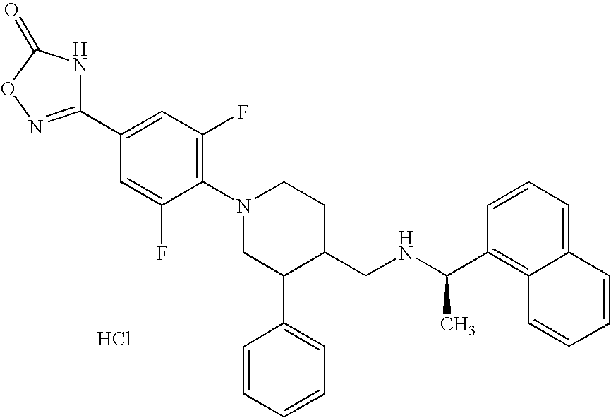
Cl.C1=C(F)C(N2CC(C3=CC=CC=C3)C(CNC(C)C3=C4C(=CC=C3)C=CC=C4)CC2)=C(F)C=C1C1=NOC(=O)N1
